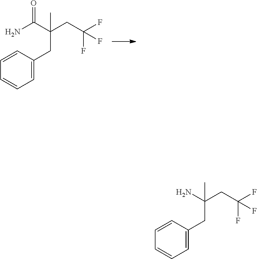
NC(C(CC(F)(F)F)(CC1=CC=CC=C1)C)=O.C(CC(F)(F)F)(CC1=CC=CC=C1)(C)N
